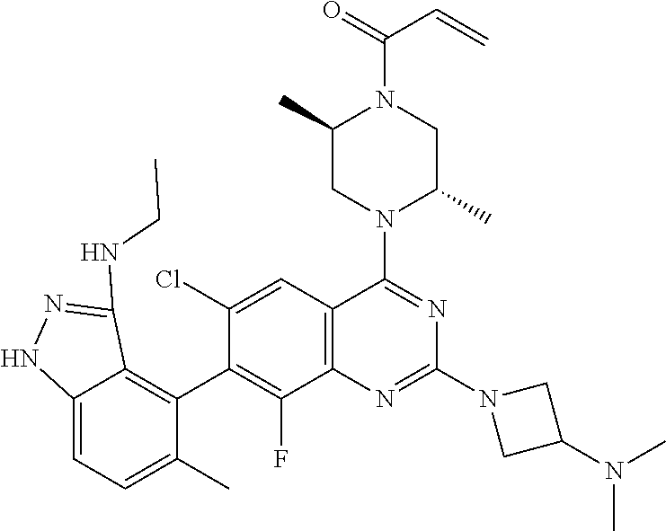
C12=C(C=C(Cl)C(C3=C4C(=CC=C3C)NN=C4NCC)=C1F)C(N1C(C)CN(C(=O)C=C)C(C)C1)=NC(N1CC(N(C)C)C1)=N2
